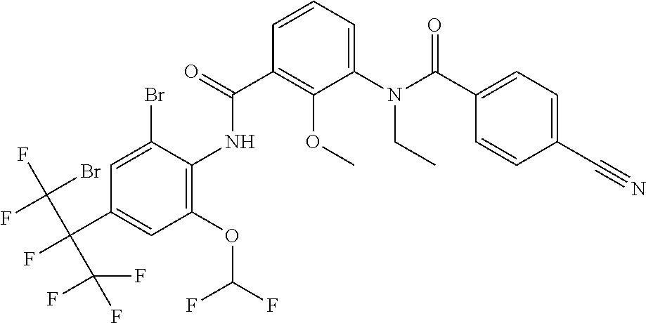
C1=C(Br)C(NC(C2=C(OC)C(N(CC)C(=O)C3=CC=C(C#N)C=C3)=CC=C2)=O)=C(OC(F)F)C=C1C(F)(C(Br)(F)F)C(F)(F)F
